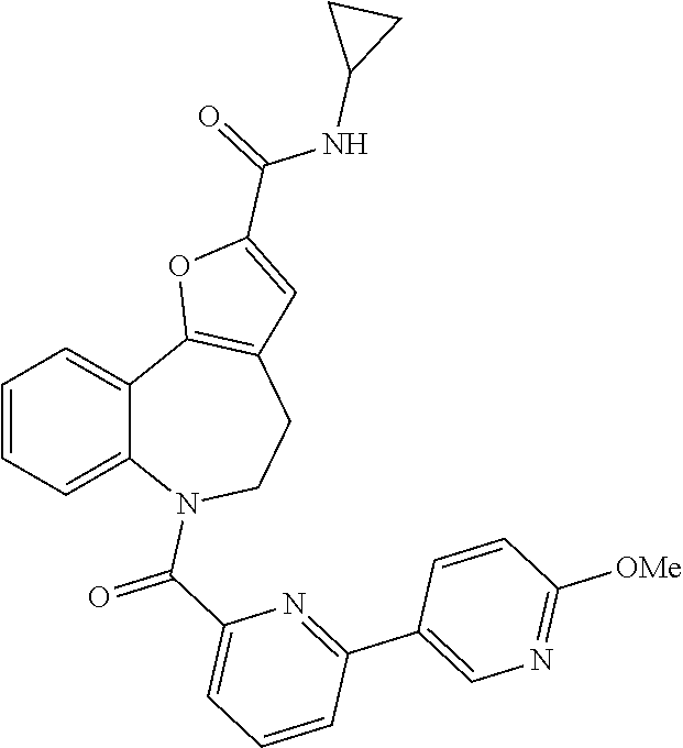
C1=CC=C2C(=C1)C1=C(CCN2C(=O)C2=CC=CC(C3=CN=C([OMe])C=C3)=N2)C=C(C(=O)NC2CC2)O1
